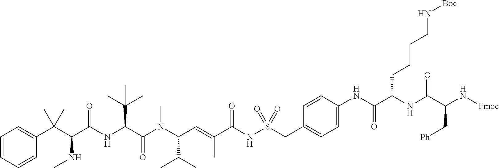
C1=CC=CC(C(C(C(NC(C(N(C(C=C(C(NS(CC2=CC=C(NC(C(NC(C(N[Fmoc])C[Ph])=O)CCCCN[Boc])=O)C=C2)(=O)=O)=O)C)C(C)C)C)=O)C(C)(C)C)=O)NC)(C)C)=C1
